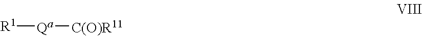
[R1][Qa][C(O)R11]
